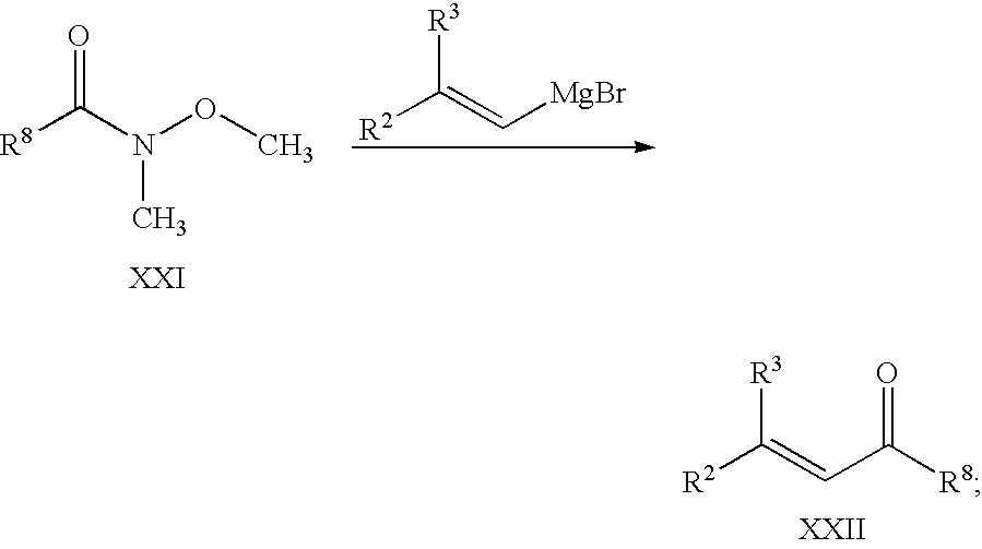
[R2]C(=C[MgBr])[R3].[R8]C(N(OC)C)=O.[R2]C(=CC([R8])=O)[R3]
